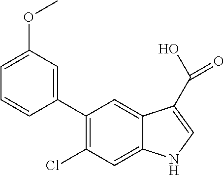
C1(C2=CC(OC)=CC=C2)=C(Cl)C=C2C(=C1)C(C(O)=O)=CN2
